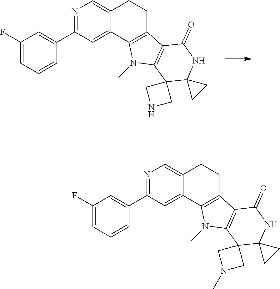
C1(F)=CC=CC(C2=NC=C3C(=C2)C2=C(CC3)C3=C(N2C)C2(C4(NC3=O)CC4)CNC2)=C1.C1(F)=CC=CC(C2=NC=C3C(=C2)C2=C(CC3)C3=C(N2C)C2(C4(NC3=O)CC4)CN(C)C2)=C1
